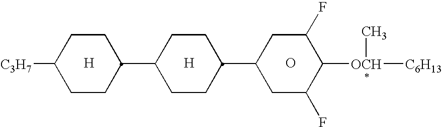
[H].[H].O.C1([C3H7])CCC(C2CCC(C3CC(F)C([OCH]([C6H13])C)C(F)C3)CC2)CC1
